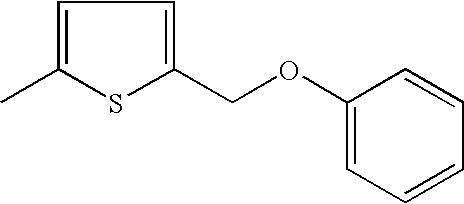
C1=C(C)SC(COC2=CC=CC=C2)=C1
